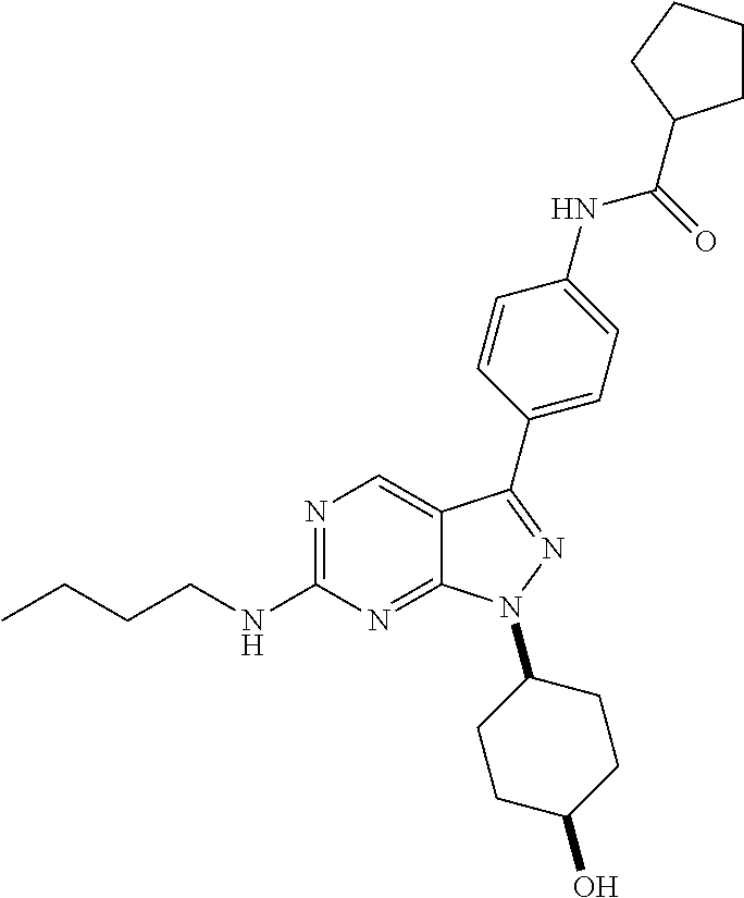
N1=C(NCCCC)N=C2C(=C1)C(C1=CC=C(NC(=O)C3CCCC3)C=C1)=NN2C1CCC(O)CC1
